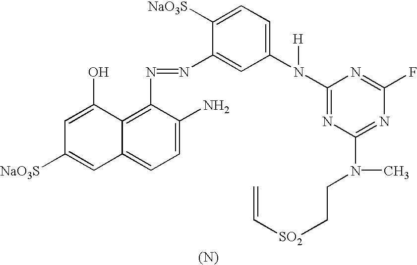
[(N)].C12=C(N=NC3=CC(N([H])C4=NC(N(C)CC[SO2]C=C)=NC(F)=N4)=CC=C3[NaO3S])C(N)=CC=C1C=C([NaO3S])C=C2O
